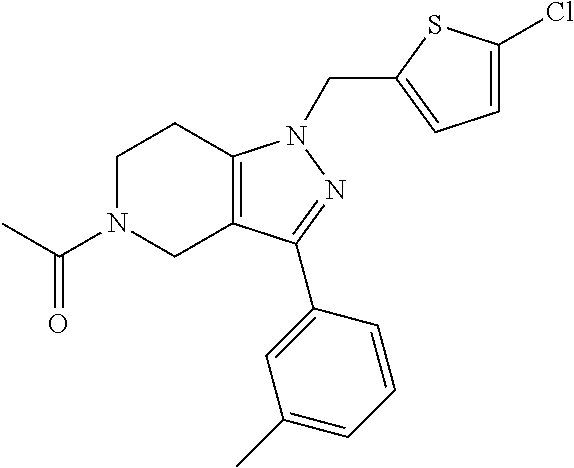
C1N(C(C)=O)CC2=C(C1)N(CC1=CC=C(Cl)S1)N=C2C1=CC(C)=CC=C1
